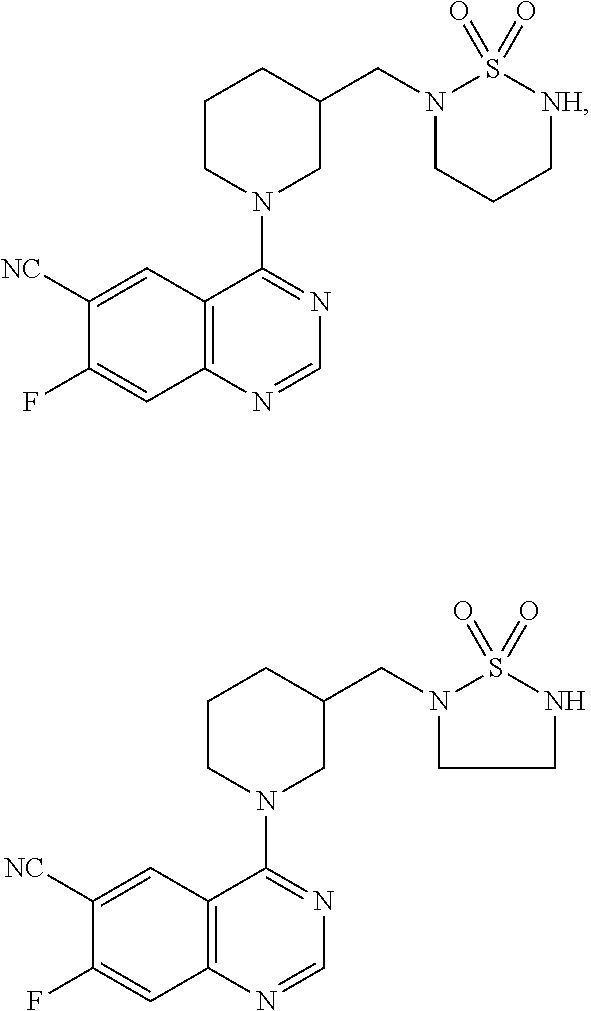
C1([NC])=CC2=C(C=C1F)N=CN=C2N1CC(CN2CCC[NH]S2(=O)=O)CCC1.C1([NC])=CC2=C(C=C1F)N=CN=C2N1CC(CN2S(=O)(=O)NCC2)CCC1
